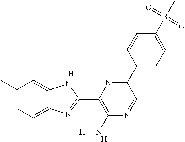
C1(C)=CC=C2C(=C1)NC(C1=C(N[H])N=CC(C3=CC=C(S(=O)(=O)C)C=C3)=N1)=N2.[H].[H]
